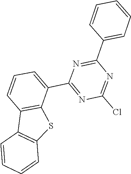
N1=C(Cl)N=C(C2=CC=CC3=C2SC2=C3C=CC=C2)N=C1C1=CC=CC=C1
